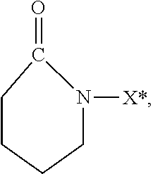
C1CC(=O)N([X*])CC1
